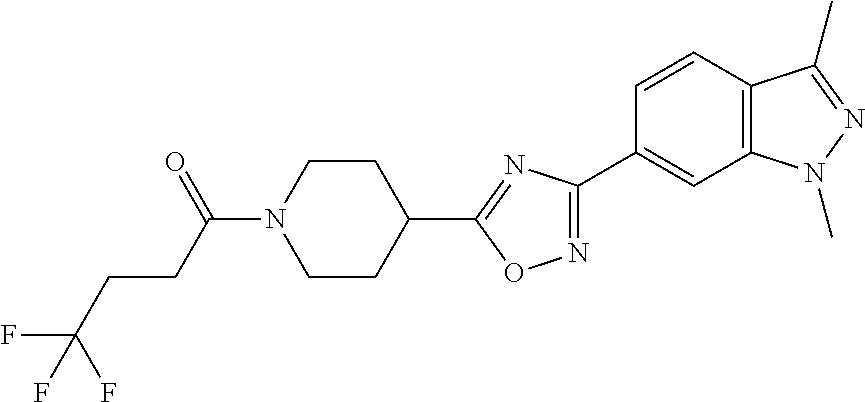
N1(C(=O)CCC(F)(F)F)CCC(C2=NC(C3=CC4=C(C=C3)C(C)=NN4C)=NO2)CC1
